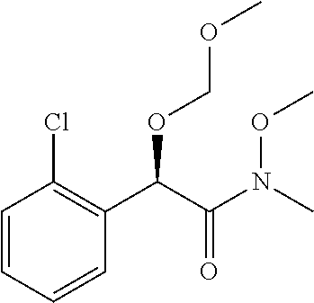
C1=CC=CC(C(C(N(C)OC)=O)OCOC)=C1Cl
